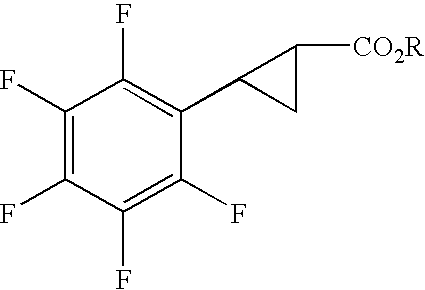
C1(F)=C(F)C(F)=C(F)C(C2CC2[CO2R])=C1F
